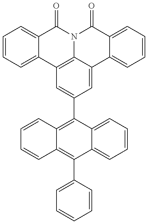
C1=CC=C2C(=C1)C(=O)N1C3=C2C=C(C2=C4C(=C(C5=CC=CC=C5)C5=CC=CC=C25)C=CC=C4)C=C3C2=CC=CC=C2C1=O
